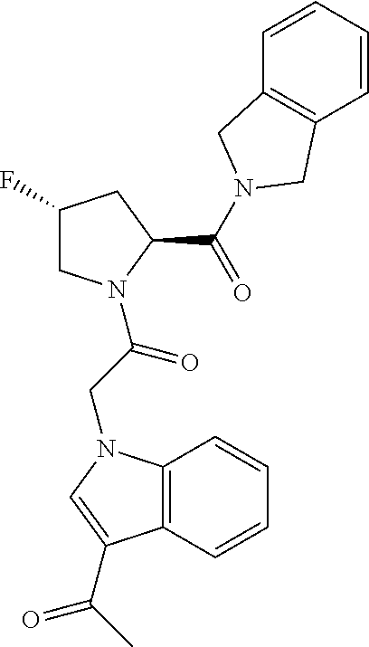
C1C(F)CC(C(=O)N2CC3=C(C=CC=C3)C2)N1C(CN1C2=C(C(C(C)=O)=C1)C=CC=C2)=O
